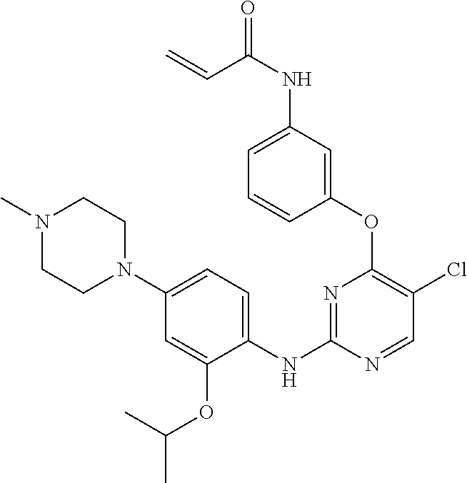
C1(OC2=C(Cl)C=NC(NC3=CC=C(N4CCN(C)CC4)C=C3OC(C)C)=N2)=CC(NC(=O)C=C)=CC=C1
